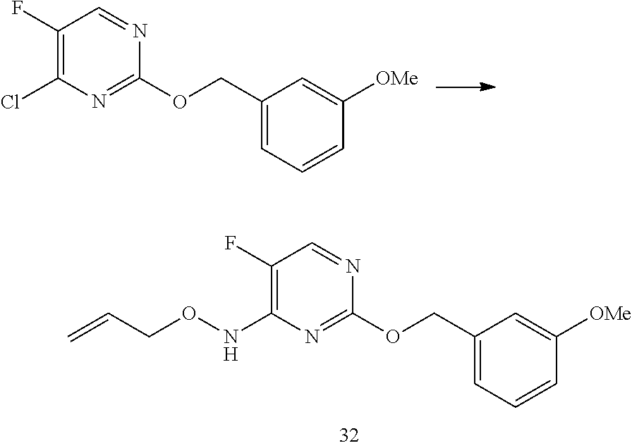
C1(Cl)=C(F)C=NC(OCC2=CC=CC([OMe])=C2)=N1.C1(NOCC=C)=C(F)C=NC(OCC2=CC=CC([OMe])=C2)=N1
